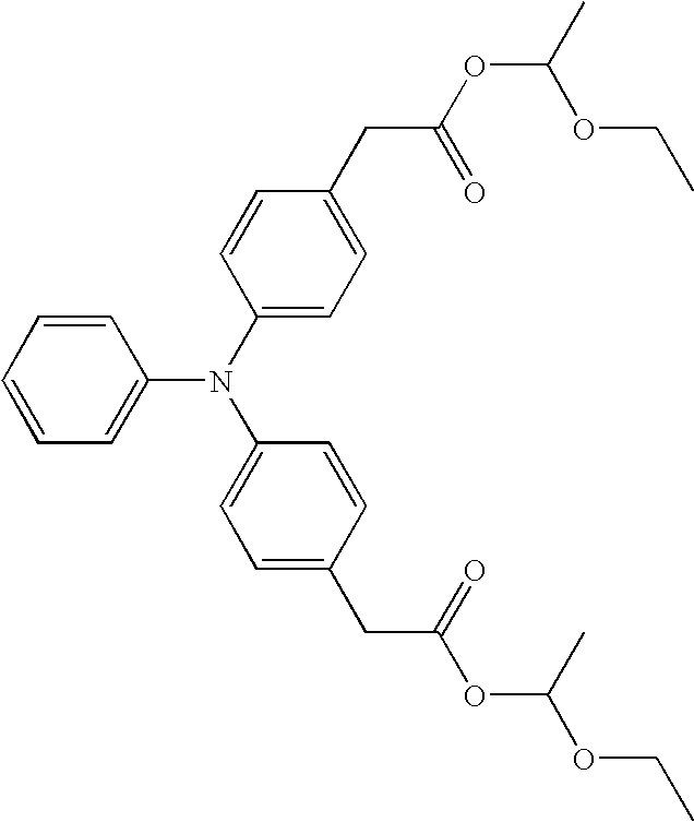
C1=CC=CC(N(C2=CC=C(CC(OC(OCC)C)=O)C=C2)C2=CC=C(CC(OC(C)OCC)=O)C=C2)=C1
